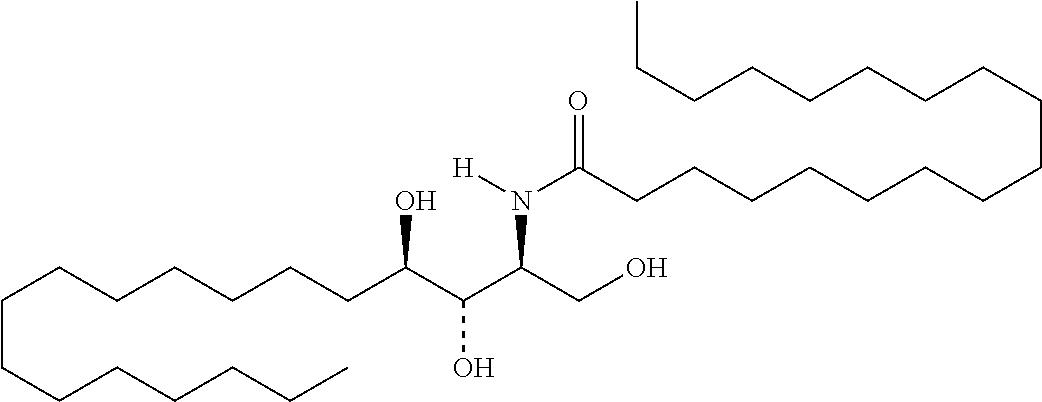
C(CCCCCCC)CCCCCCC(C(C(CO)N([H])C(CCCCCCCCCCCCCCCCC)=O)O)O
